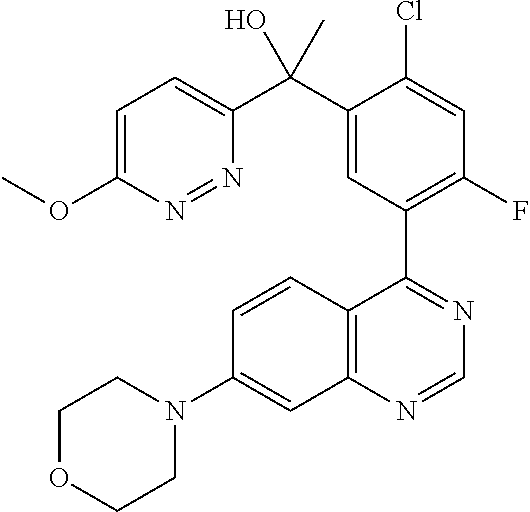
C1OCCN(C2=CC3=C(C=C2)C(C2=C(F)C=C(Cl)C(C(C4=CC=C(OC)N=N4)(O)C)=C2)=NC=N3)C1
